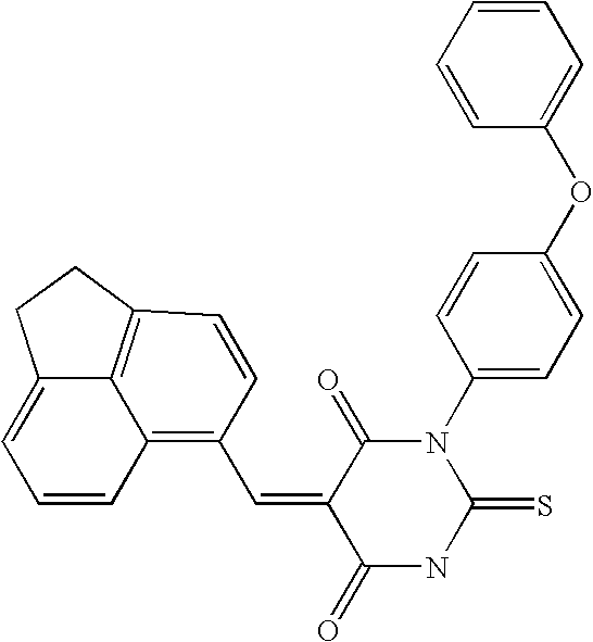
C1=CC=CC(OC2=CC=C(N3C(=O)C(=CC4=C5C6=C(CCC6=CC=C5)C=C4)C(=O)NC3=S)C=C2)=C1
